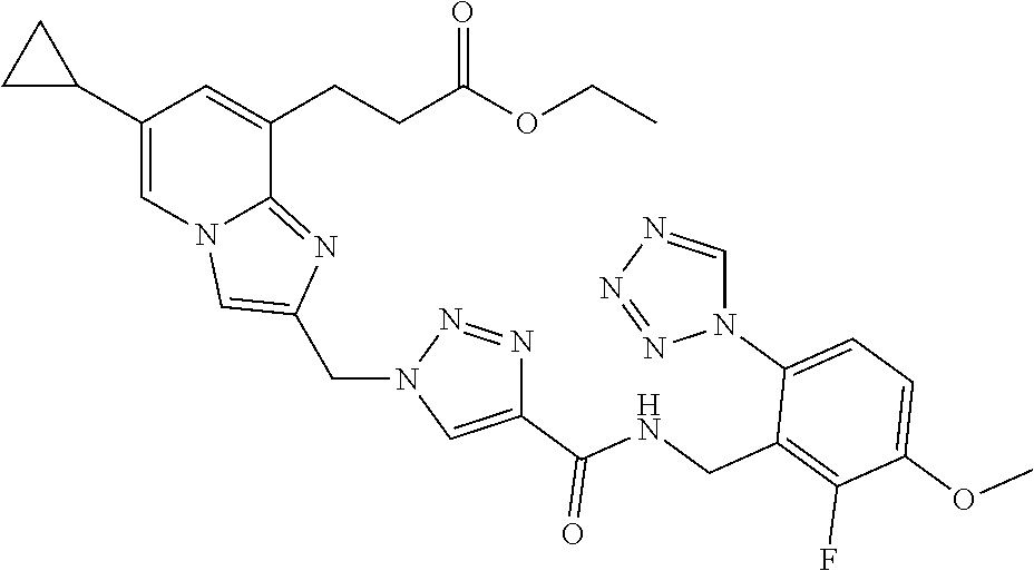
C1(C2CC2)=CN2C(=NC(CN3C=C(C(=O)NCC4=C(F)C(OC)=CC=C4N4C=NN=N4)N=N3)=C2)C(CCC(OCC)=O)=C1
